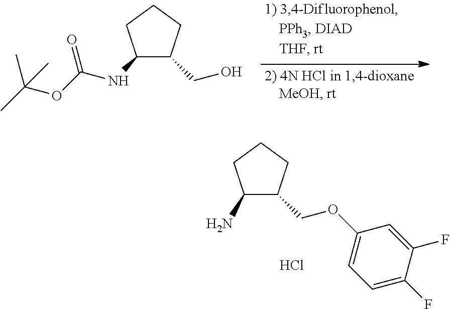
C(OC1=CC=C(F)C(F)=C1)C1C(N)CCC1.Cl.C(O)C1C(NC(=O)OC(C)(C)C)CCC1
